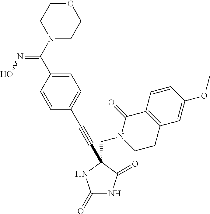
C1(=O)NC(=O)C(C#CC2=CC=C(C(N3CCOCC3)=NO)C=C2)(CN2CCC3=C(C2=O)C=CC(OC)=C3)N1
